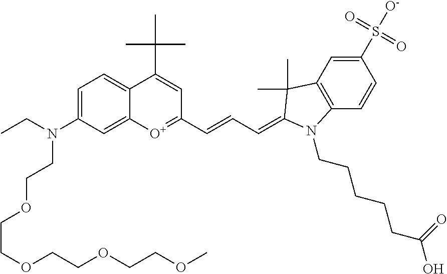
C1=C(N(CC)CCOCCOCCOCCOC)C=C2C(=C1)C(C(C)(C)C)=CC(C=CC=C1C(C)(C)C3=C(C=CC(S([O-])(=O)=O)=C3)N1CCCCCC(O)=O)=[O+]2
